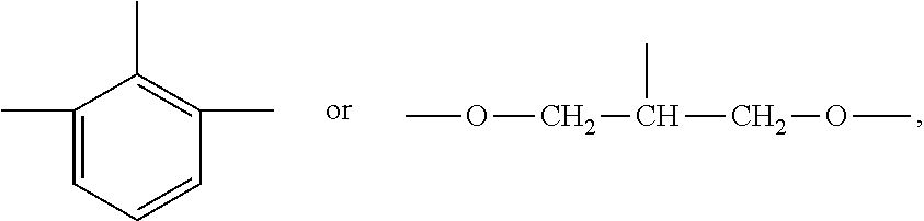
COCC(COC)C.C1(C)=CC=CC(C)=C1C
